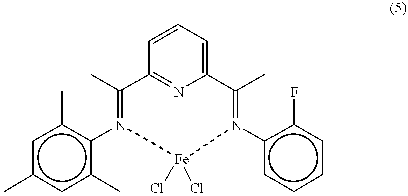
C1=CC=C2N=C1C(C)=N(c1c(C)cc(C)cc1C)[Fe](Cl)(Cl)N(c1ccccc1F)=C2C
